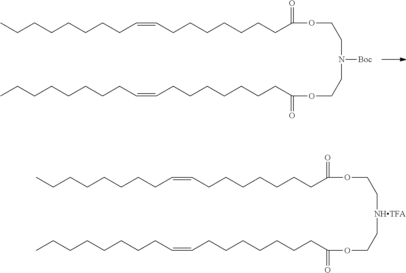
C(CCCCCCC(OCC[NHTFA]CCOC(=O)CCCCCCCC=CCCCCCCCC)=O)C=CCCCCCCCC.C(CCCCCCC(OCCN(CCOC(=O)CCCCCCCC=CCCCCCCCC)[Boc])=O)C=CCCCCCCCC
